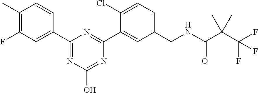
C1(C)=C(F)C=C(C2=NC(O)=NC(C3=CC(CNC(C(C(F)(F)F)(C)C)=O)=CC=C3Cl)=N2)C=C1
